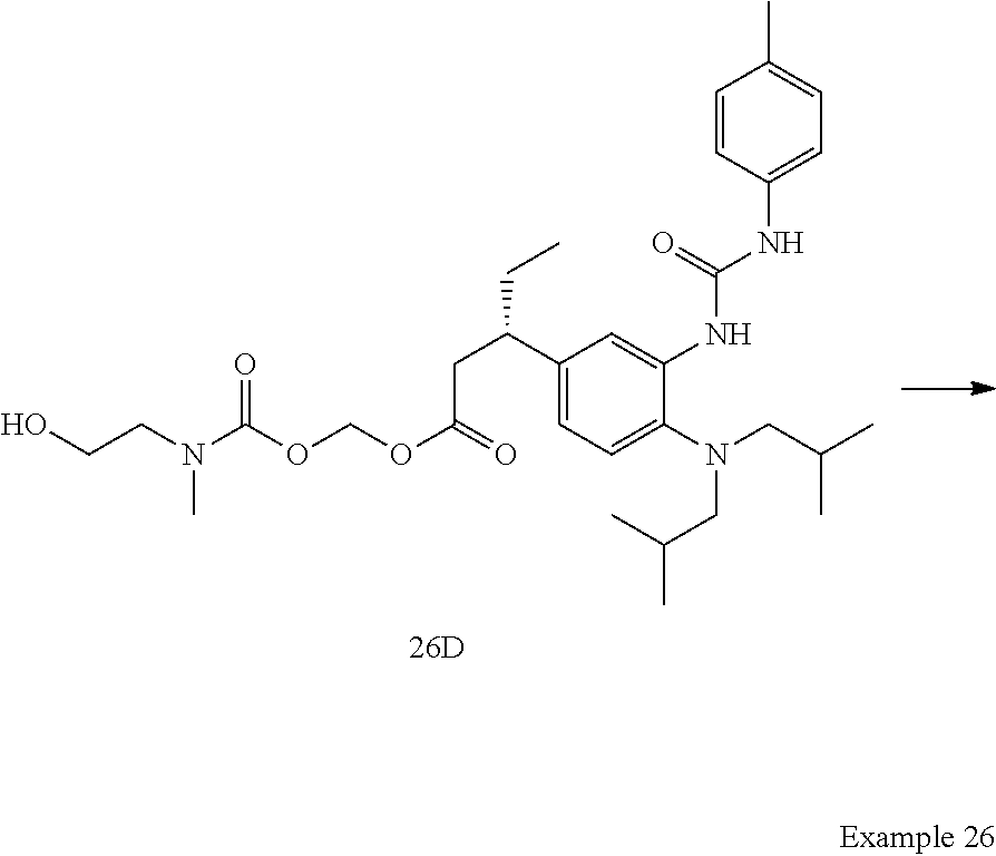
C1=CC(NC(NC2=CC(C(CC(OCOC(=O)N(C)CCO)=O)CC)=CC=C2N(CC(C)C)CC(C)C)=O)=CC=C1C
